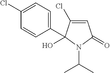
C1=C(Cl)C(O)(C2=CC=C(Cl)C=C2)N(C(C)C)C1=O
